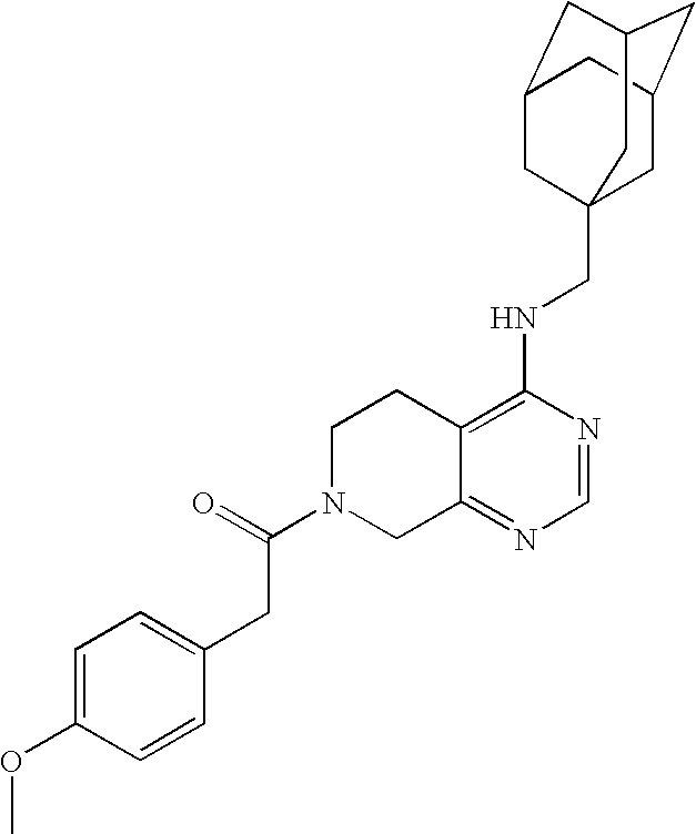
C12=C(NCC34CC5CC(CC(C3)C5)C4)N=CN=C1CN(C(=O)CC1=CC=C(OC)C=C1)CC2
